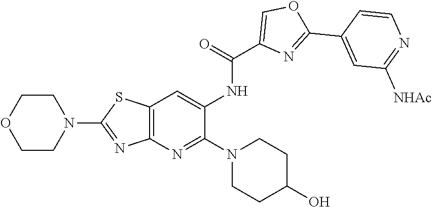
C1CN(C2=NC3=C(SC(N4CCOCC4)=N3)C=C2NC(C2=COC(C3=CC([NHAc])=NC=C3)=N2)=O)CCC1O
